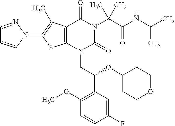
C12=C(C(C)=C(N3C=CC=N3)S1)C(=O)N(C(C(=O)NC(C)C)(C)C)C(=O)N2CC(C1=C(OC)C=CC(F)=C1)OC1CCOCC1
